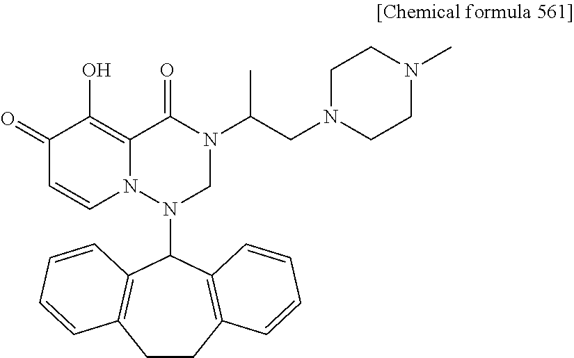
C12=C(O)C(=O)C=CN1N(C1C3=C(CCC4=C1C=CC=C4)C=CC=C3)CN(C(CN1CCN(C)CC1)C)C2=O
